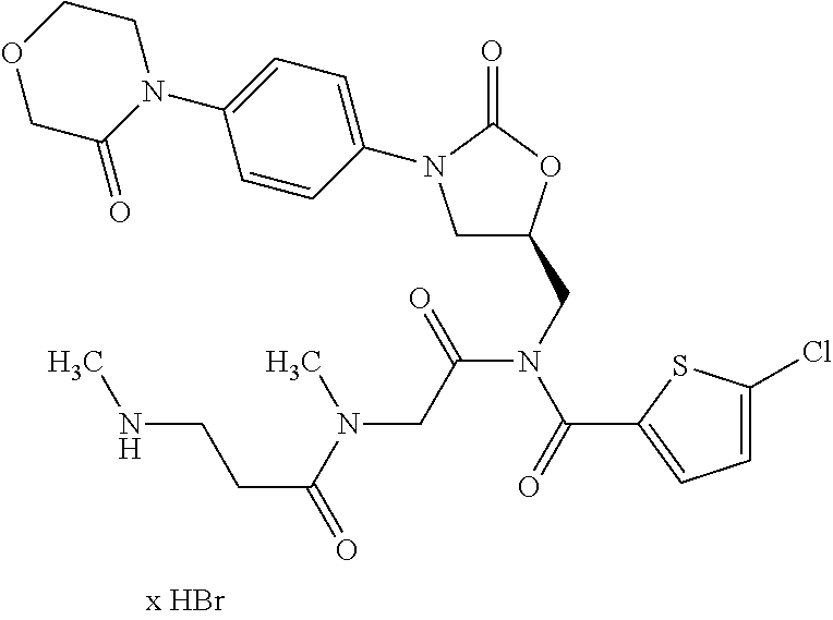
C1C(CN(C(C2=CC=C(Cl)S2)=O)C(CN(C)C(CCNC)=O)=O)OC(=O)N1C1=CC=C(N2CCOCC2=O)C=C1
